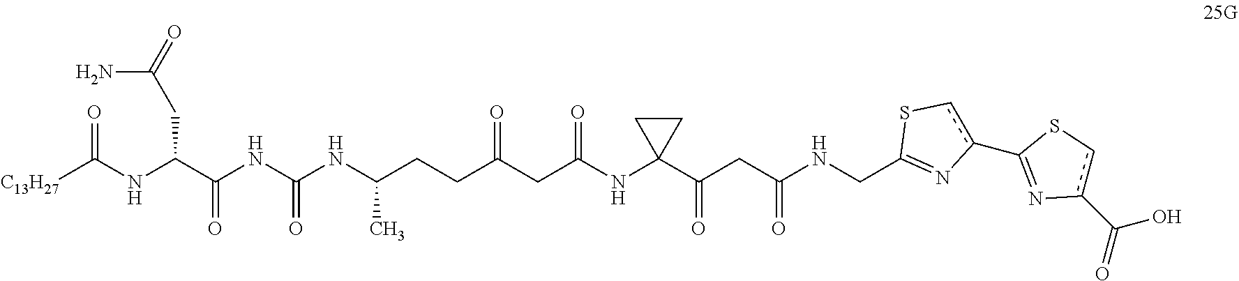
[C13H27]C(NC(C(NC(NC(CCC(CC(NC1(C(CC(NCC2=Nc(C3=Nc(C(=O)O)cS3)cS2)=O)=O)CC1)=O)=O)C)=O)=O)CC(=O)N)=O
